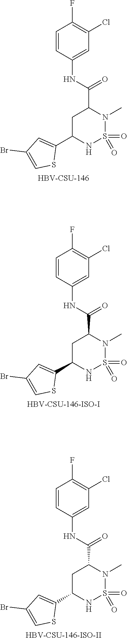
C1C(C2=CC(Br)=CS2)NS(=O)(=O)N(C)C1C(NC1=CC(Cl)=C(F)C=C1)=O.[HBV-CSU-146].C1C(C2=CC(Br)=CS2)NS(=O)(=O)N(C)C1C(NC1=CC(Cl)=C(F)C=C1)=O.[HBV-CSU-146-ISO-I].C1C(C2=CC(Br)=CS2)NS(=O)(=O)N(C)C1C(NC1=CC(Cl)=C(F)C=C1)=O.[HBV-CSU-146-ISO-II]
